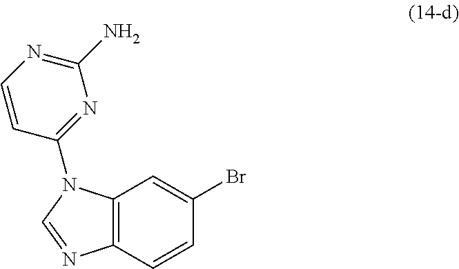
C12=C(C=CC(Br)=C1)N=CN2C1=NC(N)=NC=C1
